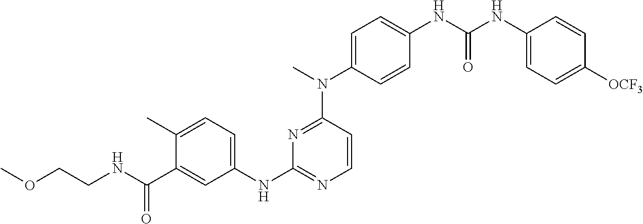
N1=C(N(C2=CC=C(NC(NC3=CC=C([OCF3])C=C3)=O)C=C2)C)C=CN=C1NC1=CC=C(C)C(C(NCCOC)=O)=C1
